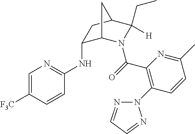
C1=C([F3C])C=CC(NC2C3N(C(=O)C4=C(N5N=CC=N5)C=CC(C)=N4)C([H])(CC)C(C2)C3)=N1
